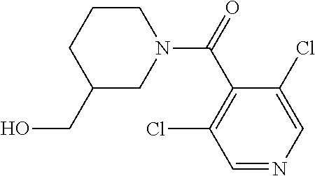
C1(CO)CN(C(=O)C2=C(Cl)C=NC=C2Cl)CCC1
